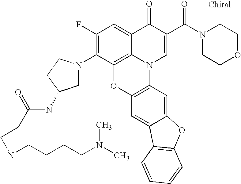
C1(F)=C(N2CC(NC(=O)CCNCCCCN(C)C)CC2)C2=C3C(=C1)C(=O)C(C(N1CCOCC1)=O)=CN3C1=C(O2)C=C2C(=C1)OC1=C2C=CC=C1
